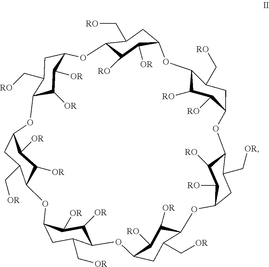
C12C([RO])C([OR])C(CC1C[RO])OC1C([RO])C([RO])C(CC1C[RO])OC1C([RO])C([RO])C(CC1C[OR])OC1C([OR])C([RO])C(CC1C[OR])OC1C([OR])C([OR])C(CC1C[OR])OC1C([OR])C([OR])C(CC1C[OR])OC1C([OR])C([OR])C(O2)CC1C[RO]
